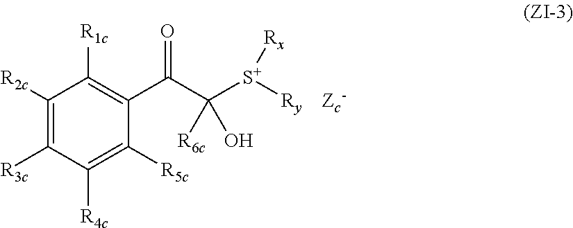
C1([R2c])=C([R3c])C([R4c])=C([R5c])C(C(C([S+]([Ry])[Rx])([R6c])O)=O)=C1[R1c].[Zc-]
